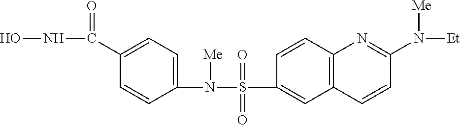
C1(N(S(C2=CC3=C(C=C2)N=C(N([Et])[Me])C=C3)(=O)=O)[Me])=CC=C(C(NO)=O)C=C1
